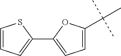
C1=C(C(C)(C)C)OC(C2=CC=CS2)=C1
